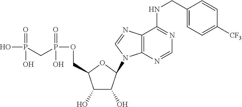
C1(O)C(O)C(N2C3=C(N=C2)C(NCC2=CC=C([CF3])C=C2)=NC=N3)OC1COP(CP(O)(=O)O)(=O)O
